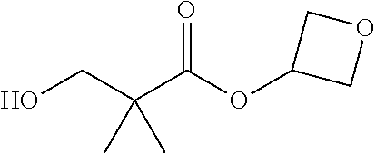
O(C(C(CO)(C)C)=O)C1COC1
